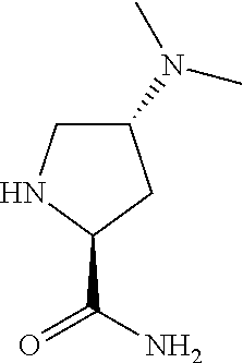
C1(N(C)C)CNC(C(N)=O)C1
